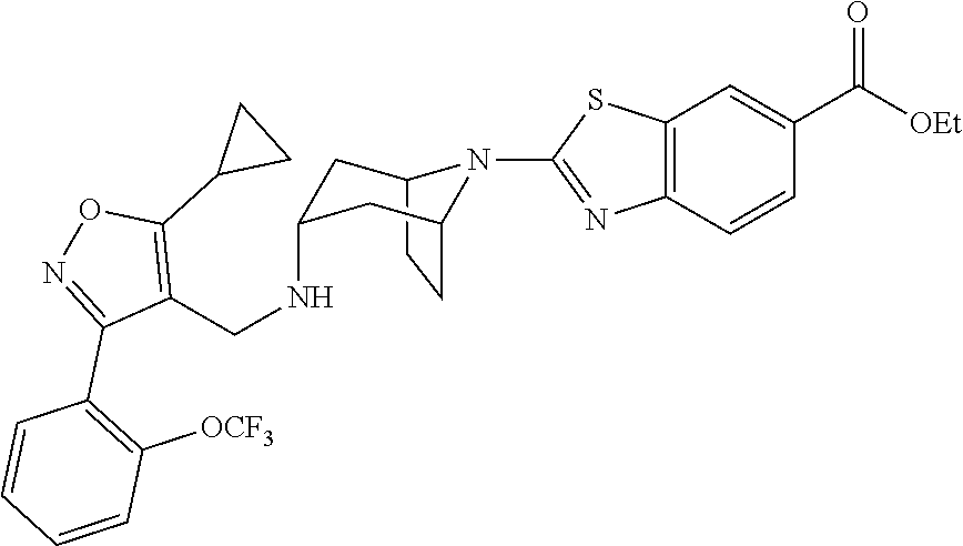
C12CCC(CC(NCC3=C(C4CC4)ON=C3C3=C([OCF3])C=CC=C3)C1)N2C1=NC2=C(C=C(C([OEt])=O)C=C2)S1
